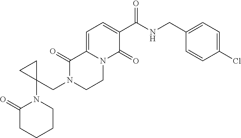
C1=C2N(C(=O)C(C(NCC3=CC=C(Cl)C=C3)=O)=C1)CCN(CC1(N3C(=O)CCCC3)CC1)C2=O
